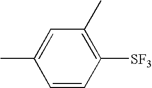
C1=CC([SF3])=C(C)C=C1C
